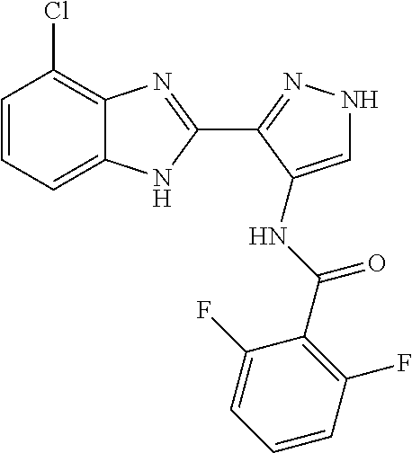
C1(C2=NNC=C2NC(C2=C(F)C=CC=C2F)=O)=NC2=C(Cl)C=CC=C2N1
